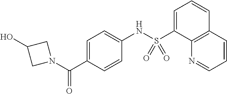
OC1CN(C(C2=CC=C(NS(C3=CC=CC4=C3N=CC=C4)(=O)=O)C=C2)=O)C1
